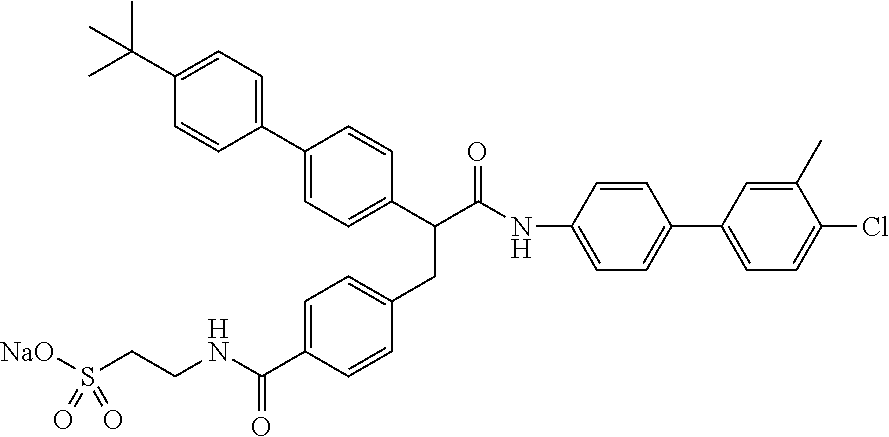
C1(C2=CC=C(C(C)(C)C)C=C2)=CC=C(C(C(=O)NC2=CC=C(C3=CC=C(Cl)C(C)=C3)C=C2)CC2=CC=C(C(NCCS([NaO])(=O)=O)=O)C=C2)C=C1
